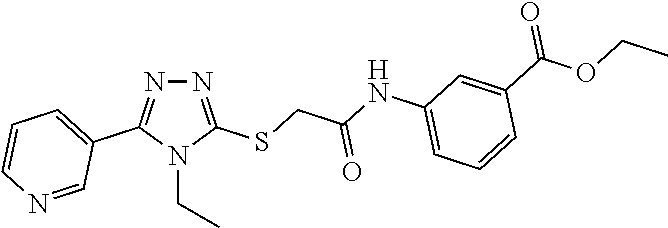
N1=C(SCC(NC2=CC=CC(C(OCC)=O)=C2)=O)N(CC)C(C2=CC=CN=C2)=N1
